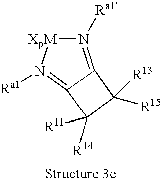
[XpM]1N([Ra1])=C2C(=N1[Ra1])C([R15])([R13])C2([R14])[R11]
